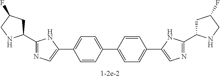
C1=C(C2=CN=C(C3CC(F)CN3)N2)C=CC(C2=CC=C(C3=CN=C(C4CC(F)CN4)N3)C=C2)=C1
